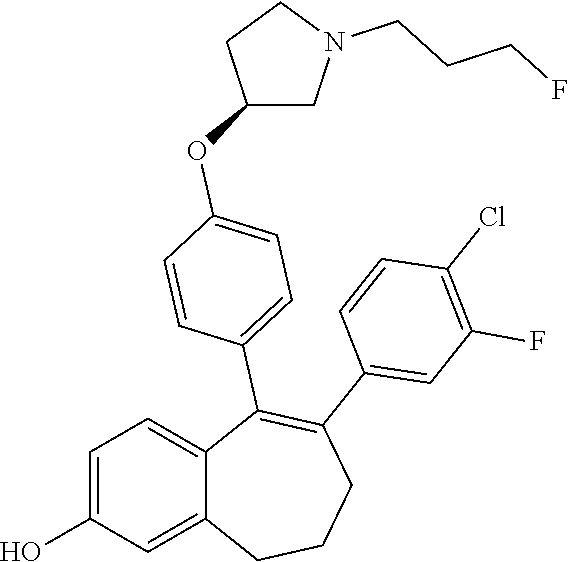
C1=C(O)C=C2C(=C1)C(C1=CC=C(OC3CN(CCCF)CC3)C=C1)=C(C1=CC(F)=C(Cl)C=C1)CCC2
